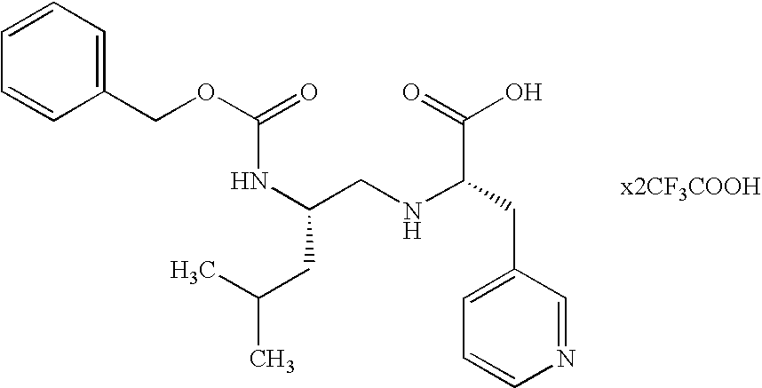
N(C(CNC(CC1=CC=CN=C1)C(=O)O)CC(C)C)C(OCC1=CC=CC=C1)=O
